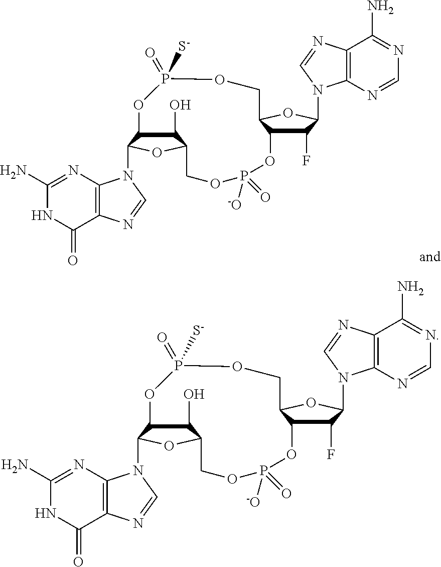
C1(N)=NC2=C(C(=O)N1)N=CN2C1C2C(O)C(O1)COP(=O)([-O])OC1C(F)C(N3C4=C(C(N)=NC=N4)N=C3)OC1COP(=O)([S-])O2.C1(N)=NC2=C(C(=O)N1)N=CN2C1C2C(O)C(O1)COP(=O)([-O])OC1C(F)C(N3C4=C(C(N)=NC=N4)N=C3)OC1COP(=O)([S-])O2
